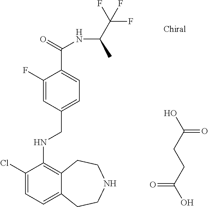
C1(Cl)=CC=C2C(=C1NCC1=CC=C(C(NC(C)C(F)(F)F)=O)C(F)=C1)CCNCC2.OC(CCC(O)=O)=O
